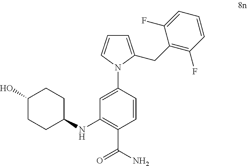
C1=C(CC2=C(F)C=CC=C2F)N(C2=CC(NC3CCC(O)CC3)=C(C(N)=O)C=C2)C=C1
